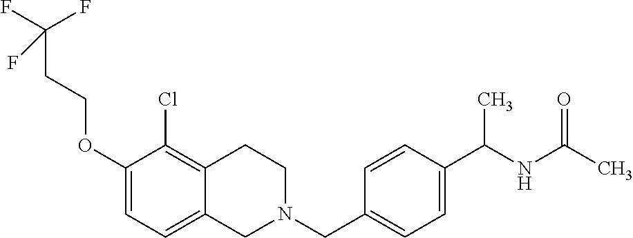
C1(OCCC(F)(F)F)=CC=C2C(=C1Cl)CCN(CC1=CC=C(C(NC(C)=O)C)C=C1)C2
